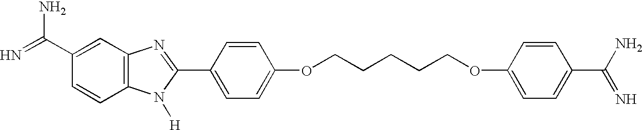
C12=C(N([H])C(C3=CC=C(OCCCCCOC4=CC=C(C(N)=N)C=C4)C=C3)=N1)C=CC(C(=N)N)=C2
